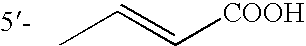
[COOH]C=CC
